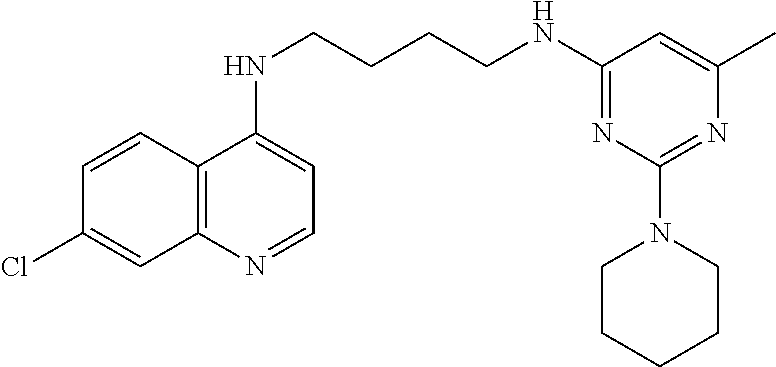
C1=CC2=C(C=C1Cl)N=CC=C2NCCCCNC1=NC(N2CCCCC2)=NC(C)=C1
